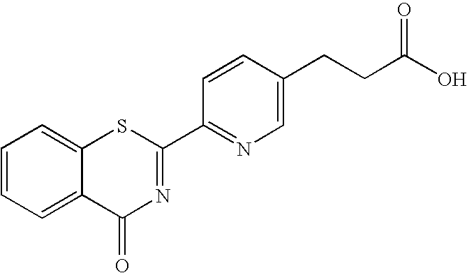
C1=CC(CCC(O)=O)=CN=C1C1=NC(=O)C2=CC=CC=C2S1
